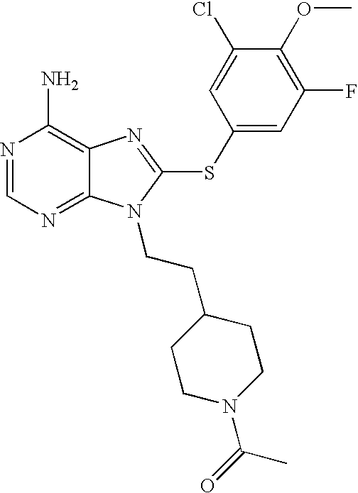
N1=CN=C2C(=C1N)N=C(SC1=CC(F)=C(OC)C(Cl)=C1)N2CCC1CCN(C(=O)C)CC1
